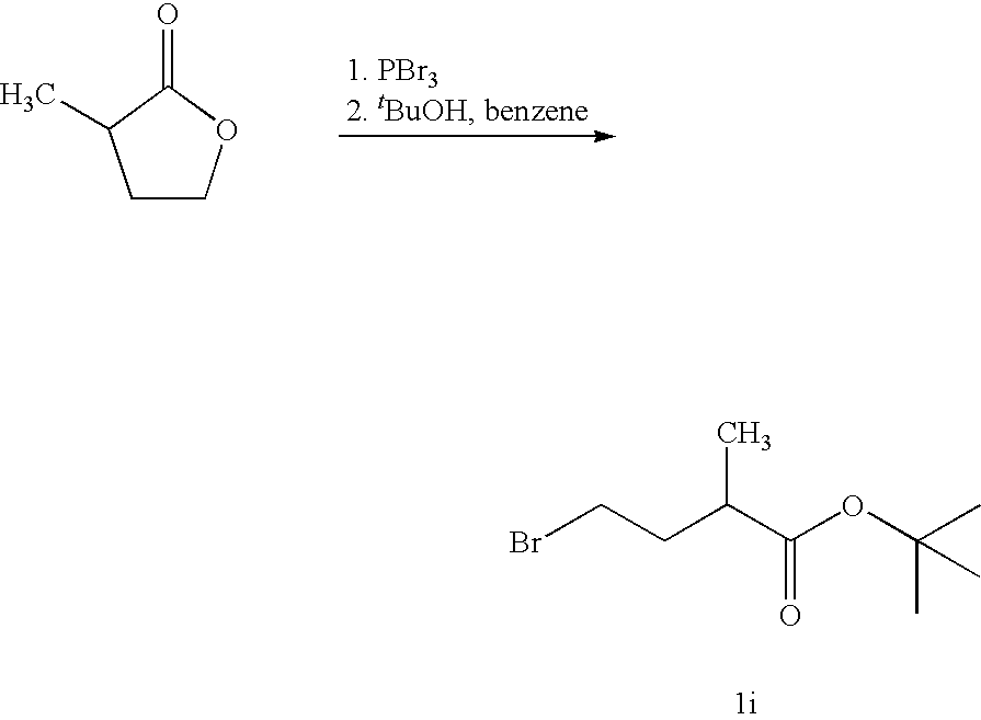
BrCCC(C(=O)OC(C)(C)C)C.C1COC(=O)C1C
